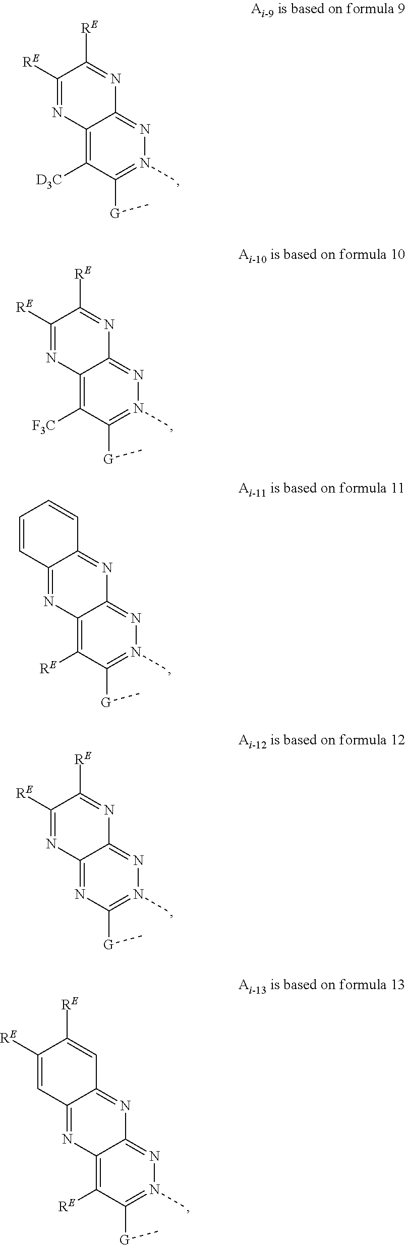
C12=C([D3C])C([G]C)=N(C)N=C1N=C([RE])C([RE])=N2.C12=C([F3C])C([G]C)=N(C)N=C1N=C([RE])C([RE])=N2.C12=C([RE])C([G]C)=N(C)N=C1N=C1C(=N2)C=CC=C1.C12=NC([G]C)=N(C)N=C1N=C([RE])C([RE])=N2.C12=C([RE])C([G]C)=N(C)N=C1N=C1C(=N2)C=C([RE])C([RE])=C1
